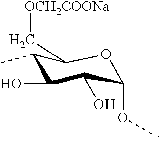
C1(C)C(O)C(O)C(OC)OC1C[OCH2COONa]
